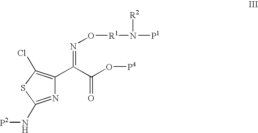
N1=C(N[P2])SC(Cl)=C1C(C(O[P4])=O)=NO[R1]N([R2])[P1]
